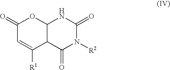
C1(=O)C=C([R1])C2C(O1)NC(=O)N([R2])C2=O
